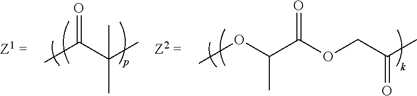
CC(C(C)(C)C)=O.COC(C(OCC(C)=O)=O)C
